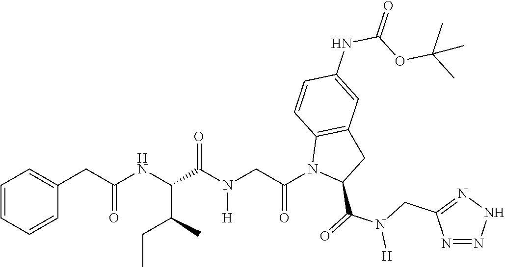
C1=CC=CC(CC(NC(C(N(CC(N2C(C(=O)N(CC3=NNN=N3)[H])CC3=C2C=CC(NC(=O)OC(C)(C)C)=C3)=O)[H])=O)C(C)CC)=O)=C1
